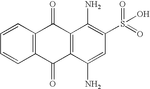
C1=CC2=C(C=C1)C(=O)C1=C(C2=O)C(N)=C(S(=O)(=O)O)C=C1N
